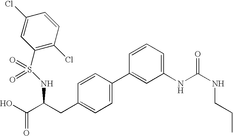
OC(C(CC1=CC=C(C2=CC(NC(NCCC)=O)=CC=C2)C=C1)NS(C1=C(Cl)C=CC(Cl)=C1)(=O)=O)=O
